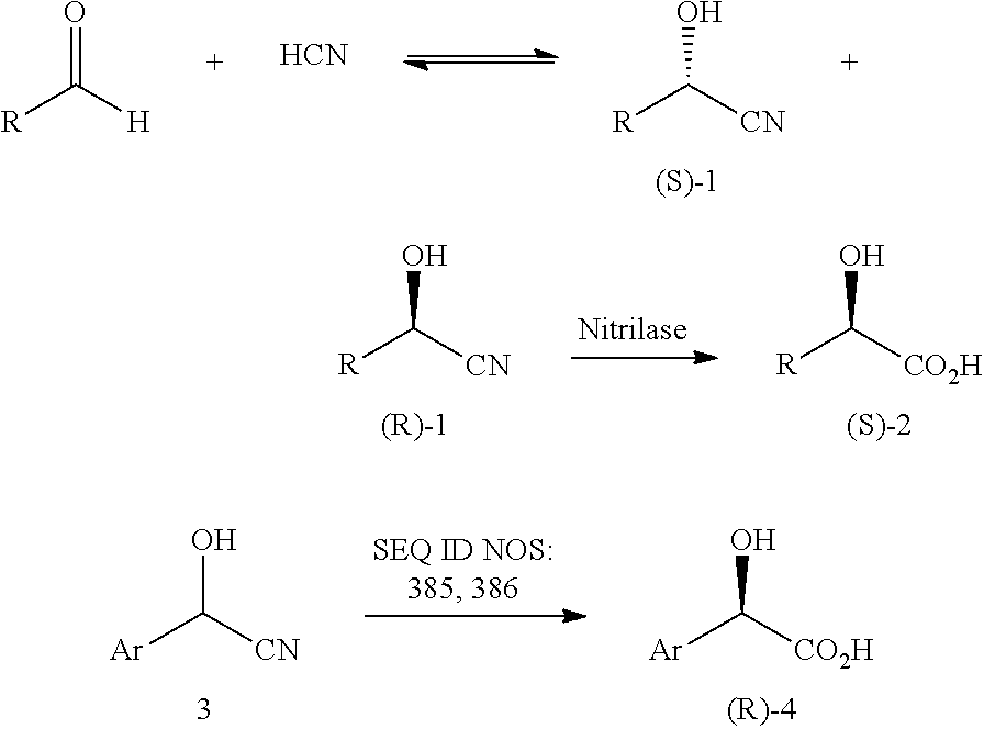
[R]C([CN])O.[R]C([CO2H])O.[Ar]C([CN])O.[Ar]C([CO2H])O.[R]C([CN])O.[R]C([H])=O.[HCN]
